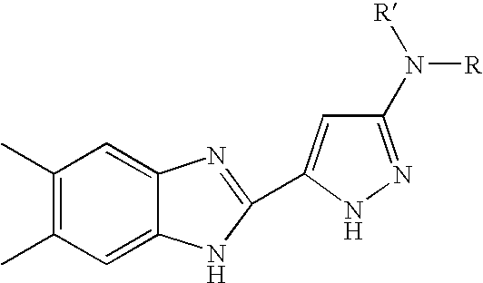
C1(C)=C(C)C=C2C(=C1)N=C(C1=CC(N([R])[R])=NN1)N2
